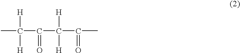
CC(C(C(C(C)=O)([H])[H])=O)([H])[H]
